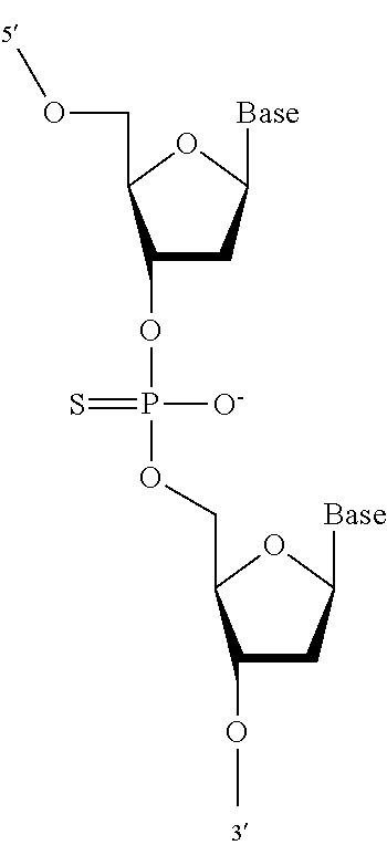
C1C([Base])OC(COC)C1OP(=S)([O-])OCC1OC([Base])CC1OC
